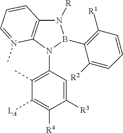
C1([R3])=CC(N2B(C3=C([R1])C=CC=C3[R2])N([R])C3=C2N(C)=CC=C3)=C(C)C([LA])=C1[R4]
